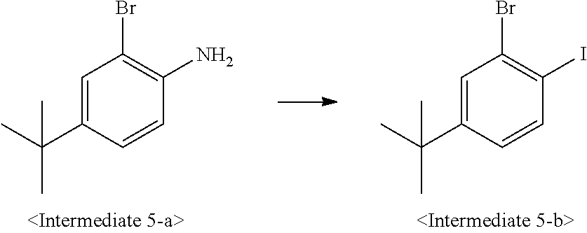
C1=C(C(C)(C)C)C=CC(I)=C1Br.C1=C(C(C)(C)C)C=CC(N)=C1Br
